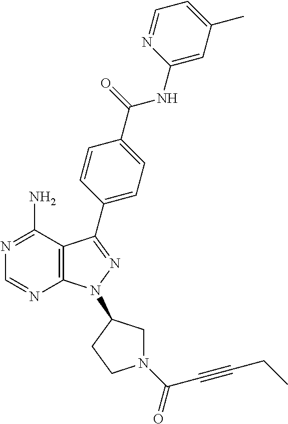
C12=C(C(N)=NC=N1)C(C1=CC=C(C(NC3=CC(C)=CC=N3)=O)C=C1)=NN2C1CN(C(=O)C#CCC)CC1
